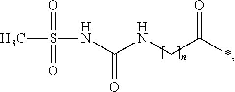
C(NCC(*)=O)(NS(C)(=O)=O)=O
